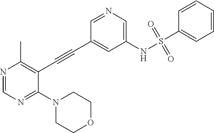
N1=CN=C(N2CCOCC2)C(C#CC2=CC(NS(C3=CC=CC=C3)(=O)=O)=CN=C2)=C1C
